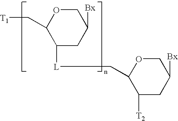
C1OC(C[T1])C([L]CC2OCC([Bx])CC2[T2])CC1[Bx]
